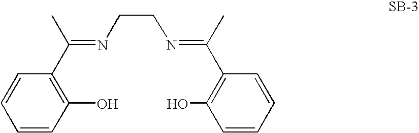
C1(C(=NCCN=C(C2=C(O)C=CC=C2)C)C)=C(O)C=CC=C1
